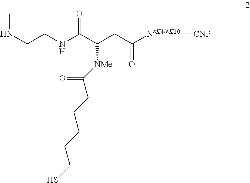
CNCCNC(C(CC([NeK4/eK10][CNP])=O)[NMe]C(CCCCCS)=O)=O
